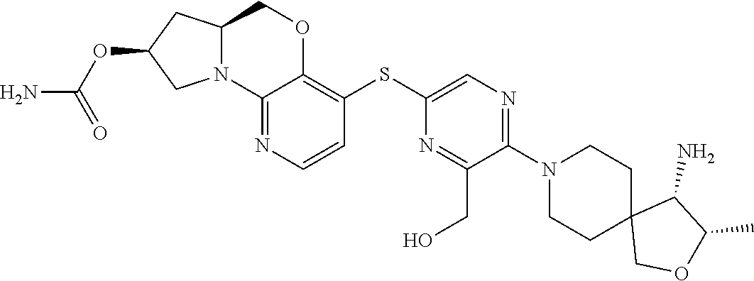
C12(COC(C)C1N)CCN(C1=NC=C(SC3=C4OCC5CC(OC(N)=O)CN5C4=NC=C3)N=C1CO)CC2
